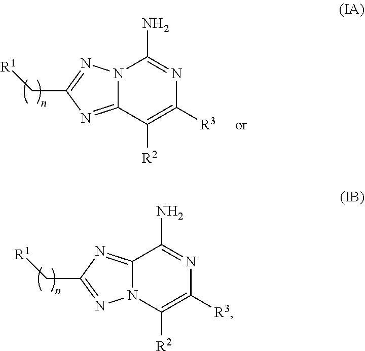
N12C(=NC(C[R1])=N1)C([R2])=C([R3])N=C2N.C12=NC(C[R1])=NN1C([R2])=C([R3])N=C2N
